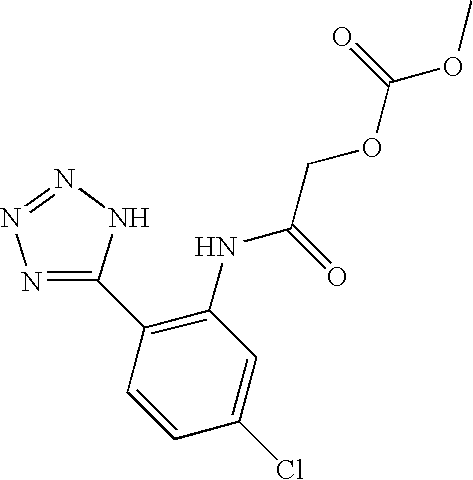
C1(C2=C(NC(COC(OC)=O)=O)C=C(Cl)C=C2)=NN=NN1
